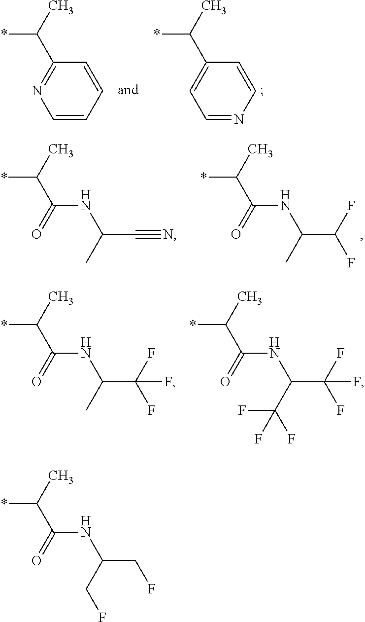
*C(C)C1=CC=NC=C1.*C(C)C1=NC=CC=C1.*C(C)C(NC(CF)CF)=O.*C(C)C(NC(C(F)F)C)=O.*C(C)C(NC(C#N)C)=O.*C(C)C(NC(C(F)(F)F)C)=O.*C(C)C(NC(C(F)(F)F)C(F)(F)F)=O
